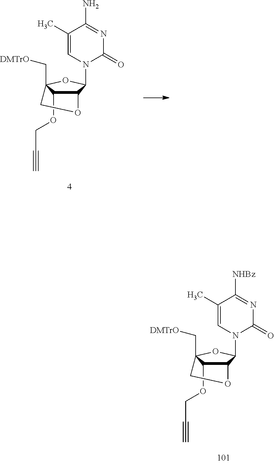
C1(C)=CN(C2C3C(OCC#C)C(C[DMTrO])(O2)CO3)C(=O)N=C1[NHBz].C1(C)=CN(C2C3C(OCC#C)C(C[DMTrO])(O2)CO3)C(=O)N=C1N
